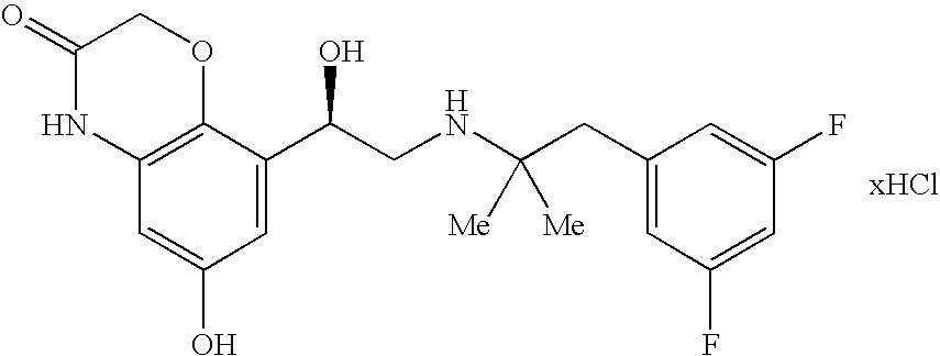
[xHCl].C12=C(C(C(CNC(CC3=CC(F)=CC(F)=C3)([Me])[Me])O)=CC(O)=C1)OCC(=O)N2
